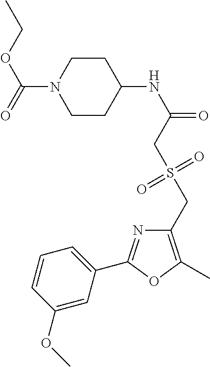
C1=CC(OC)=CC(C2=NC(CS(CC(NC3CCN(C(=O)OCC)CC3)=O)(=O)=O)=C(C)O2)=C1
